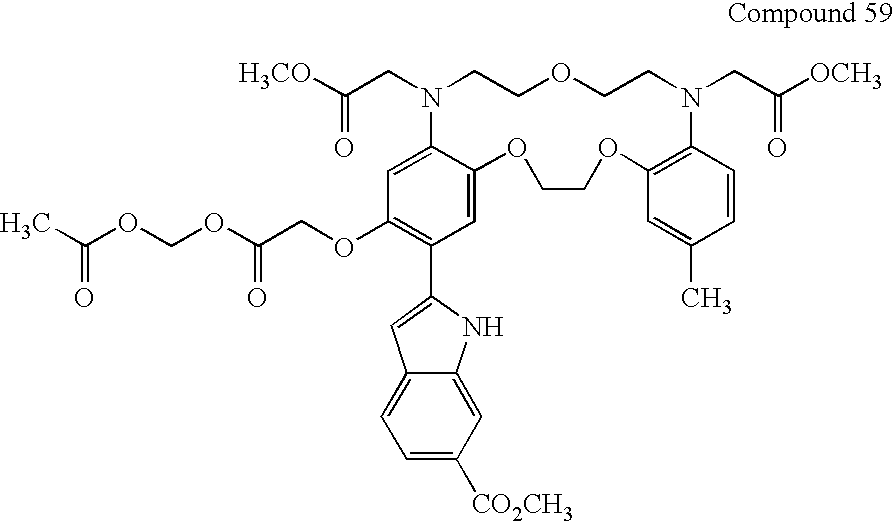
C1=C2C(=CC(OCC(=O)OCOC(C)=O)=C1C1=CC3=CC=C([CO2CH3])C=C3N1)N(CC([H3CO])=O)CCOCCN(CC([OCH3])=O)C1=C(OCCO2)C=C(C)C=C1
